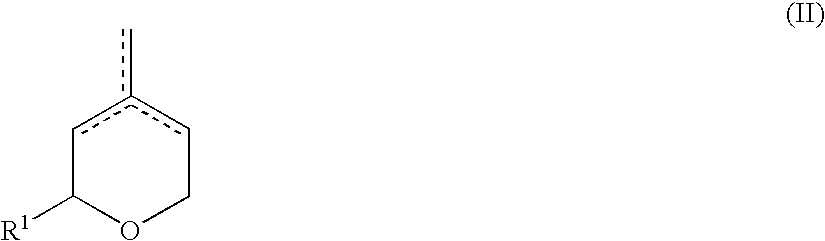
c1c(c)cCOC1[R1]
